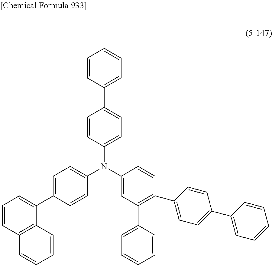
C1=CC(C2=CC=C(N(C3=CC(C4=CC=CC=C4)=C(C4=CC=C(C5=CC=CC=C5)C=C4)C=C3)C3=CC=C(C4=CC=CC5=C4C=CC=C5)C=C3)C=C2)=CC=C1
